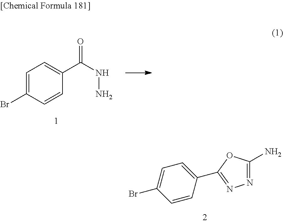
C1=C(Br)C=CC(C(=O)NN)=C1.N1=C(N)OC(C2=CC=C(Br)C=C2)=N1
